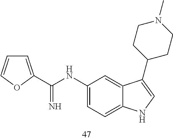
C1(NC(=N)C2=CC=CO2)=CC=C2C(=C1)C(C1CCN(C)CC1)=CN2
